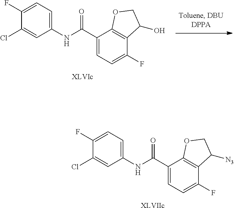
C(C1=CC=C(F)C2=C1OCC2[N3])(NC1=CC=C(F)C(Cl)=C1)=O.[XLVIIc].C(C1=CC=C(F)C2=C1OCC2O)(NC1=CC=C(F)C(Cl)=C1)=O.[XLVIc]
